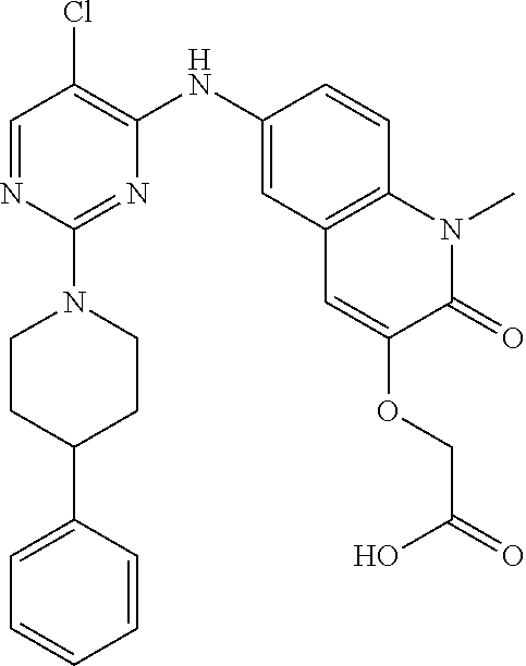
C1=NC(N2CCC(C3=CC=CC=C3)CC2)=NC(NC2=CC3=C(C=C2)N(C)C(=O)C(OCC(=O)O)=C3)=C1Cl
